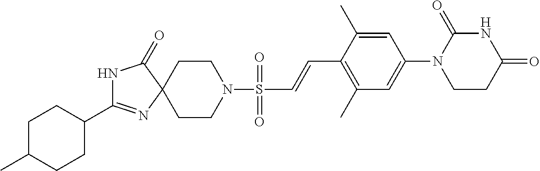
C1C(C)CCC(C2=NC3(C(=O)N2)CCN(S(=O)(=O)C=CC2=C(C)C=C(N4CCC(=O)NC4=O)C=C2C)CC3)C1
